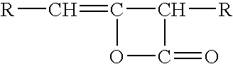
[R]C=C1C([R])C(=O)O1
